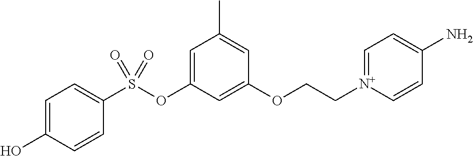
C1=C(O)C=CC(S(OC2=CC(C)=CC(OCC[N+]3=CC=C(N)C=C3)=C2)(=O)=O)=C1
